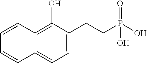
C1=C(CCP(=O)(O)O)C(O)=C2C(=C1)C=CC=C2
